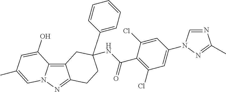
C12=C3N(N=C1CCC(C1=CC=CC=C1)(NC(C1=C(Cl)C=C(N4C=NC(C)=N4)C=C1Cl)=O)C2)C=C(C)C=C3O
